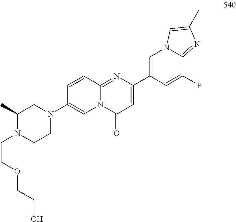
C1(N2CC(C)N(CCOCCO)CC2)=CN2C(=NC(C3=CN4C(=NC(C)=C4)C(F)=C3)=CC2=O)C=C1
